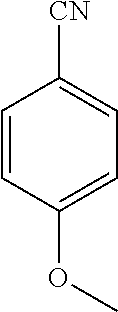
C1=CC(OC)=CC=C1[CN]
